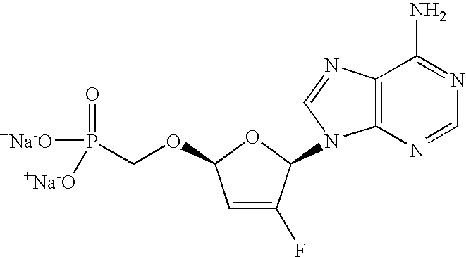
C1=C(F)C(N2C3=C(N=C2)C(N)=NC=N3)OC1OCP([+Na-O])([+Na-O])=O
